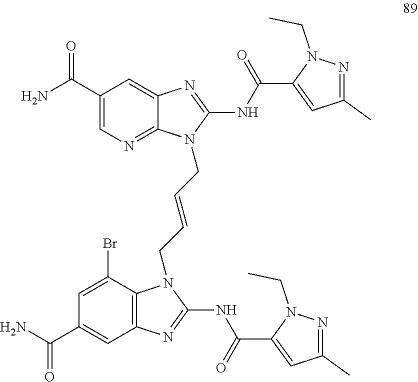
C1(C(N)=O)=CN=C2C(=C1)N=C(NC(C1=CC(C)=NN1CC)=O)N2CC=CCN1C2=C(C=C(C(N)=O)C=C2Br)N=C1NC(C1=CC(C)=NN1CC)=O
